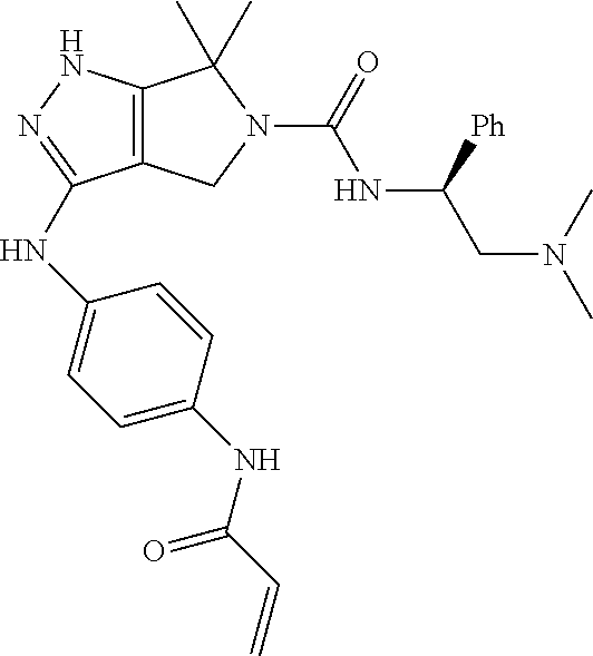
C12=C(NN=C1NC1=CC=C(NC(C=C)=O)C=C1)C(C)(C)N(C(=O)NC(CN(C)C)[Ph])C2
